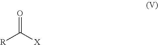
O=C([R])[X]
